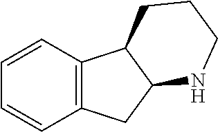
C1=CC2=C(C=C1)CC1C2CCCN1
